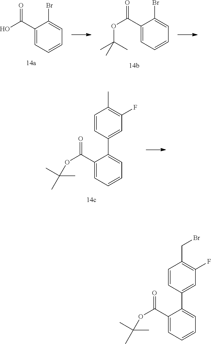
BrC1=CC=CC=C1C(OC(C)(C)C)=O.BrC1=CC=CC=C1C(O)=O.C1=CC(C2=CC=CC=C2C(OC(C)(C)C)=O)=CC(F)=C1C.C1=CC(C2=CC=CC=C2C(OC(C)(C)C)=O)=CC(F)=C1CBr
